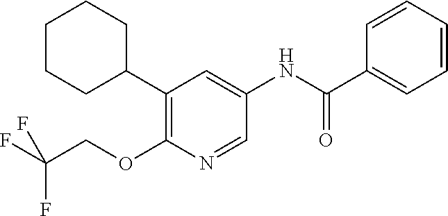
C1(C2CCCCC2)=C(OCC(F)(F)F)N=CC(NC(C2=CC=CC=C2)=O)=C1
